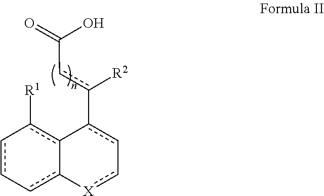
c1c-cc2-c(c-1[R1])-c(-c(cC(=O)O)[R2])c-c[X]-2
